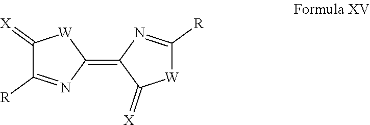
C1(=[X])C([R])=NC(=C2C(=[X])[W]C([R])=N2)[W]1
